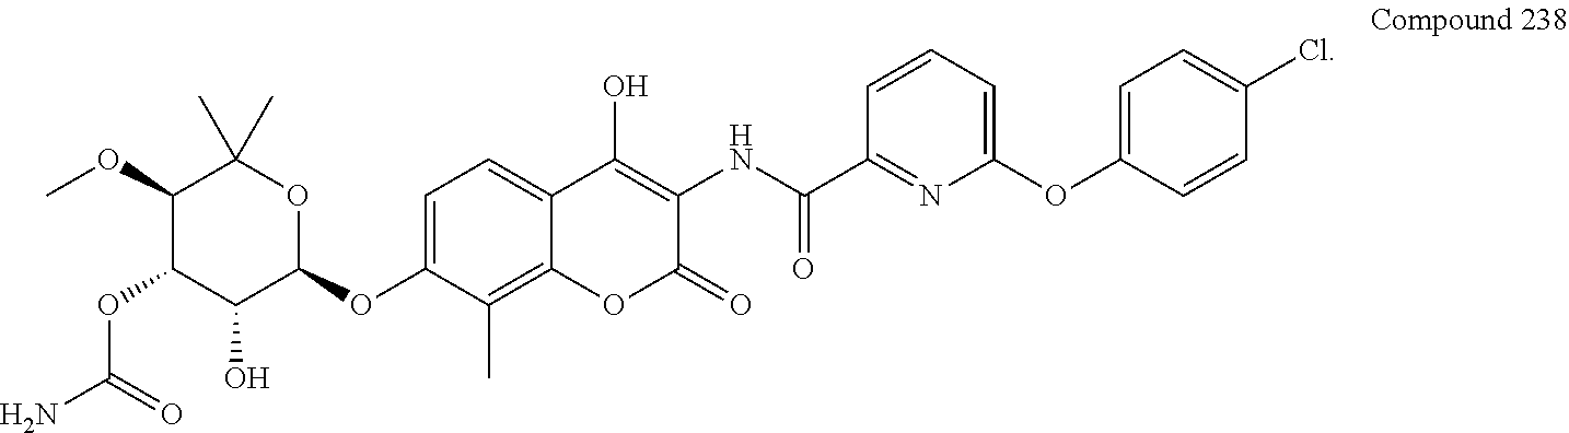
C1(OC)C(OC(N)=O)C(O)C(OC2=CC=C3C(=C2C)OC(=O)C(NC(=O)C2=NC(OC4=CC=C(Cl)C=C4)=CC=C2)=C3O)OC1(C)C
